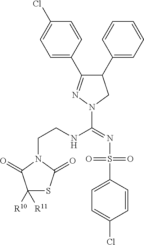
C1(C2=CC=CC=C2)C(C2=CC=C(Cl)C=C2)=NN(C(=NS(=O)(=O)C2=CC=C(Cl)C=C2)NCCN2C(=O)C([R11])([R10])SC2=O)C1
